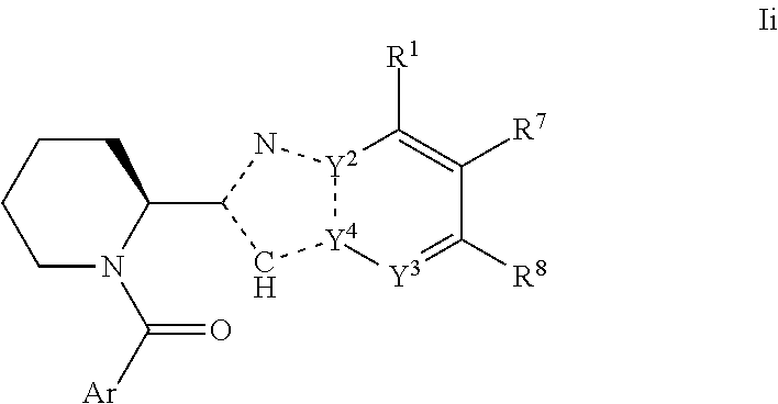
C1CCCN(C([Ar])=O)C1C1C[Y4]2[Y2](N1)C([R1])=C([R7])C([R8])=[Y3]2
